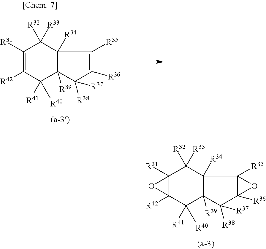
C12([R31])C([R42])(C([R41])([R40])C3([R39])C([R34])(C1([R33])[R32])C1([R35])C([R36])(C3([R38])[R37])O1)O2.C1([R31])=C([R42])C([R41])([R40])C2([R39])C([R34])(C1([R33])[R32])C([R35])=C([R36])C2([R38])[R37]
